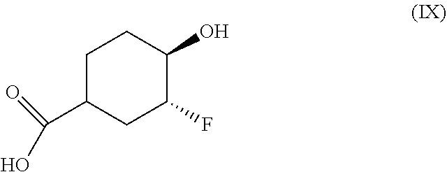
C1C(C(O)=O)CC(F)C(O)C1
